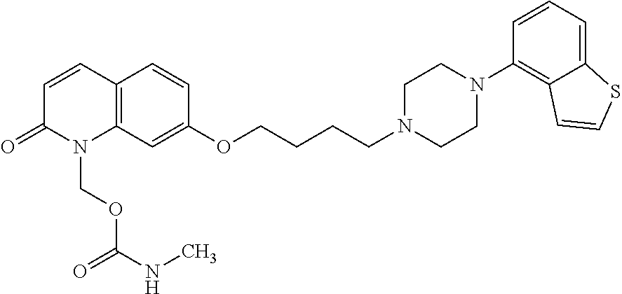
C12=C(C=C(OCCCCN3CCN(C4=C5C(=CC=C4)SC=C5)CC3)C=C1)N(COC(=O)NC)C(=O)C=C2
